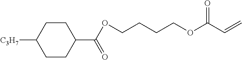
C1CC(C(=O)OCCCCOC(=O)C=C)CCC1[C3H7]
